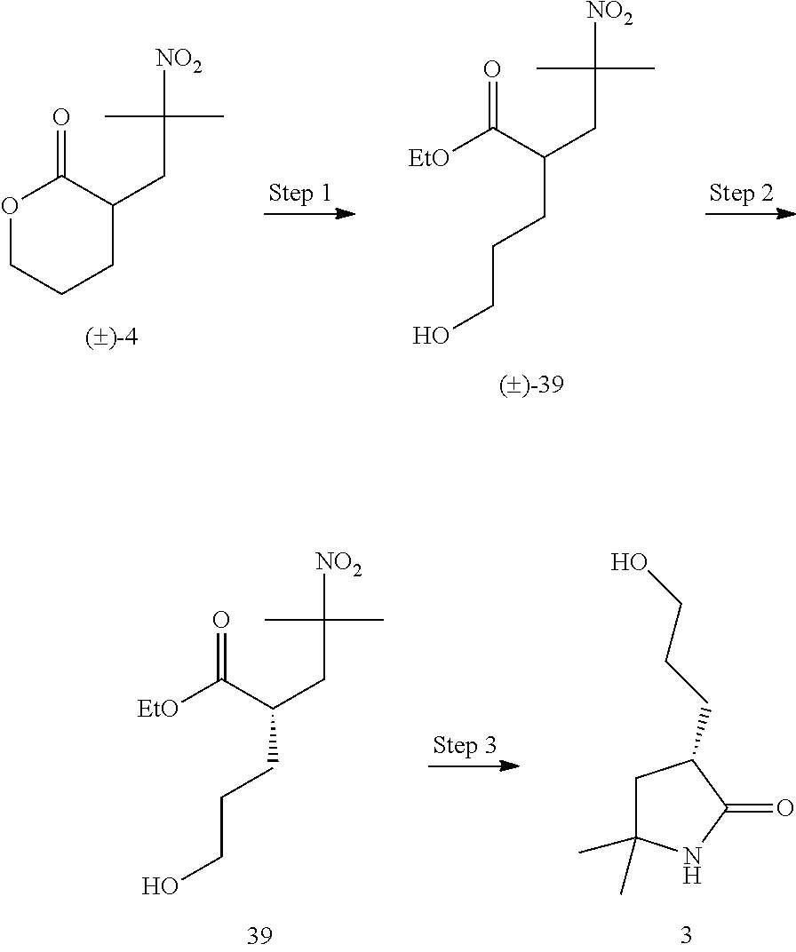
[EtO]C(C(CC(C)([NO2])C)CCCO)=O.O1CCCC(CC(C)([NO2])C)C1=O.[EtO]C(C(CC(C)([NO2])C)CCCO)=O.OCCCC1CC(C)(C)NC1=O
